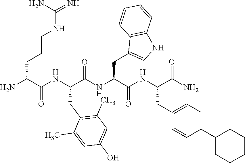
NC(C(NC(C(NC(C(NC(C(N)=O)CC1=CC=C(C2CCCCC2)C=C1)=O)CC1=CNC2=C1C=CC=C2)=O)CC1=C(C)C=C(O)C=C1C)=O)CCCNC(=N)N
